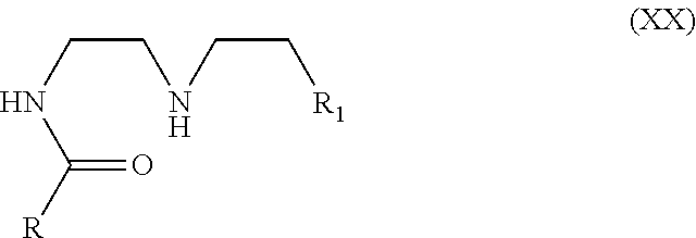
[R]C(NCCNCC[R1])=O
